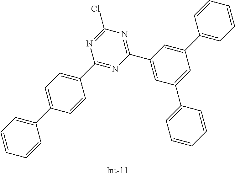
C1(C2=CC(C3=CC=CC=C3)=CC(C3=CC=CC=C3)=C2)=NC(Cl)=NC(C2=CC=C(C3=CC=CC=C3)C=C2)=N1
